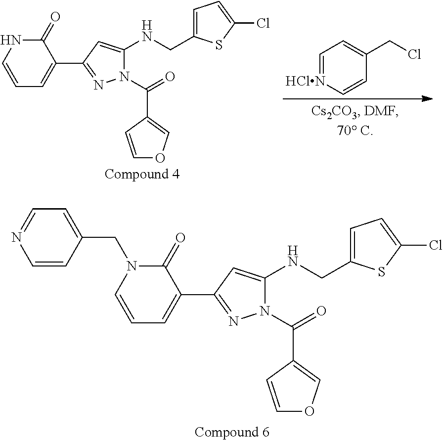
C1(=O)NC=CC=C1C1=NN(C(=O)C2=COC=C2)C(NCC2=CC=C(Cl)S2)=C1.C1=[HClN]C=CC(CCl)=C1.C1(=O)N(CC2=CC=NC=C2)C=CC=C1C1=NN(C(=O)C2=COC=C2)C(NCC2=CC=C(Cl)S2)=C1
